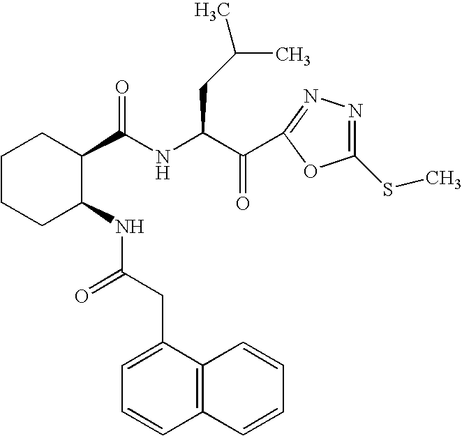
C1CCC(NC(=O)CC2=CC=CC3=C2C=CC=C3)C(C(NC(C(=O)C2=NN=C(SC)O2)CC(C)C)=O)C1
